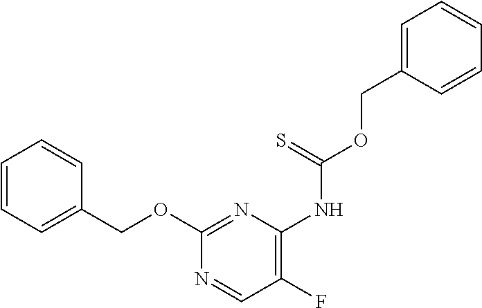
C1=CC=C(COC2=NC(NC(OCC3=CC=CC=C3)=S)=C(F)C=N2)C=C1
